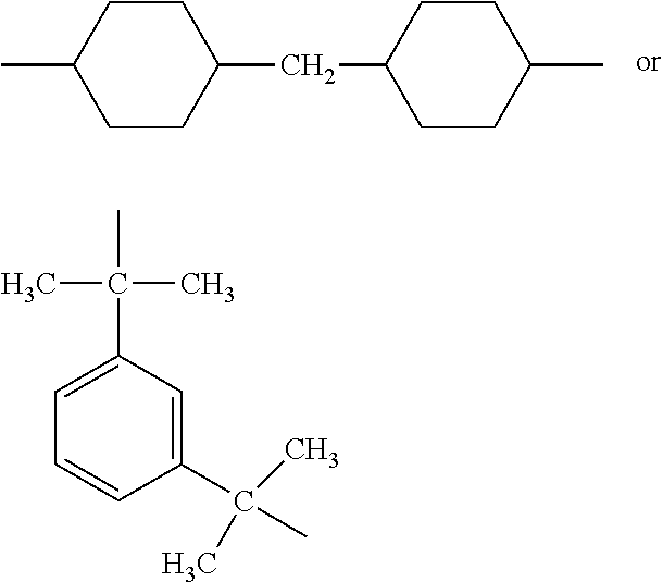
CC1CCC(CC2CCC(C)CC2)CC1.C1(C(C)(C)C)=CC(C(C)(C)C)=CC=C1
